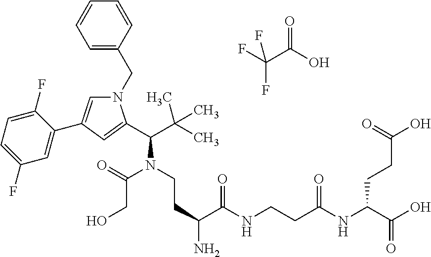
C1=C(CN2C=C(C3=CC(F)=CC=C3F)C=C2C(C(C)(C)C)N(C(CO)=O)CCC(C(=O)NCCC(NC(C(O)=O)CCC(O)=O)=O)N)C=CC=C1.O=C(O)C(F)(F)F
